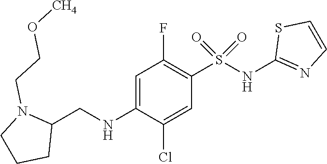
C1=C(NCC2N(CCO[CH4])CCC2)C(Cl)=CC(S(NC2=NC=CS2)(=O)=O)=C1F
